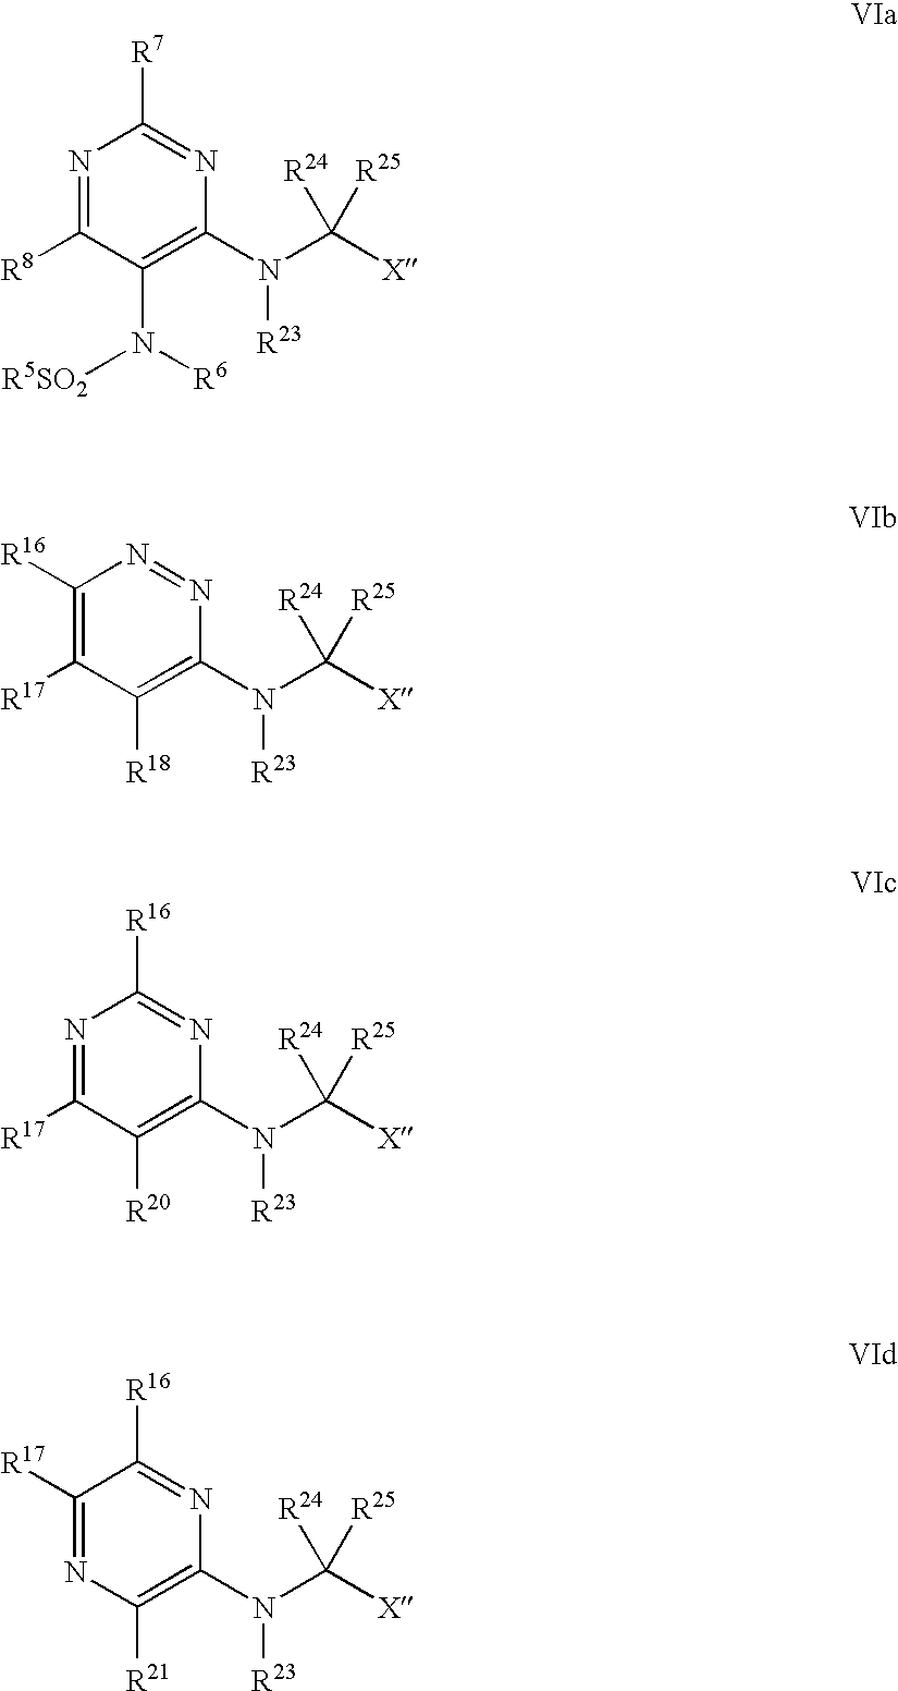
N1=C([R8])C(N([R6])[R5SO2])=C(N(C([X])([R24])[R25])[R23])N=C1[R7].C1([R16])=C([R17])C([R18])=C(N(C([X])([R24])[R25])[R23])N=N1.N1=C([R17])C([R20])=C(N(C([X])([R24])[R25])[R23])N=C1[R16].C1([R17])=NC([R21])=C(N(C([X])([R24])[R25])[R23])N=C1[R16]
